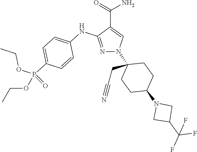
N1=C(NC2=CC=C(P(OCC)(OCC)=O)C=C2)C(C(=O)N)=CN1C1(CC#N)CCC(N2CC(C(F)(F)F)C2)CC1
